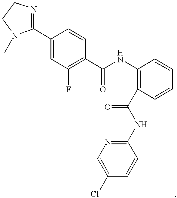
C1(C2=NCCN2C)=CC(F)=C(C(NC2=C(C(NC3=NC=C(Cl)C=C3)=O)C=CC=C2)=O)C=C1
